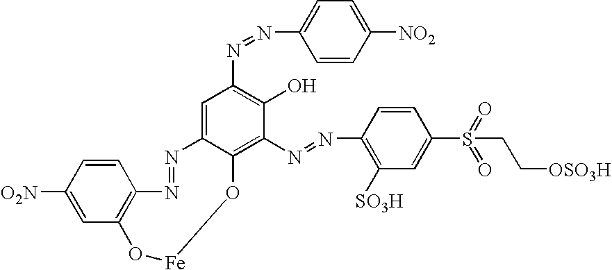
C1=CC([O2N])=CC2=C1N=NC1=CC(N=NC3=CC=C([NO2])C=C3)=C(O)C(N=NC3=C([SO3H])C=C(S(=O)(=O)CC[OSO3H])C=C3)=C1O[Fe]O2
